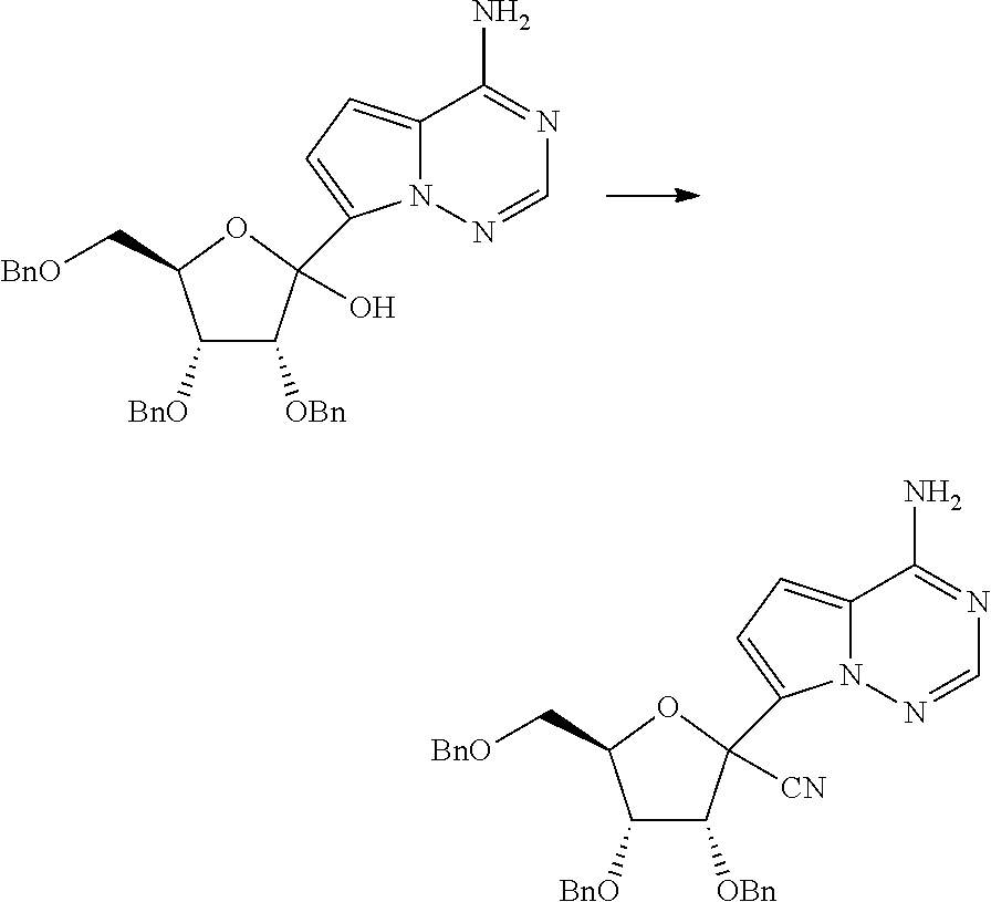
C1([BnO])C([OBn])C(C2=CC=C3N2N=CN=C3N)(O)OC1C[BnO].C1([BnO])C([OBn])C(C2=CC=C3N2N=CN=C3N)([CN])OC1C[BnO]
